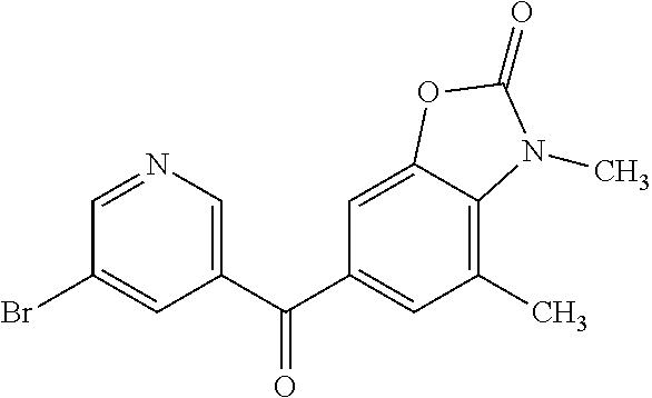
C1(C(=O)C2=CC(C)=C3C(=C2)OC(=O)N3C)=CN=CC(Br)=C1
